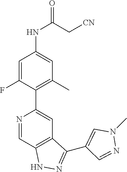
N1=CC2=C(C=C1C1=C(C)C=C(NC(C[CN])=O)C=C1F)C(C1=CN(C)N=C1)=NN2
